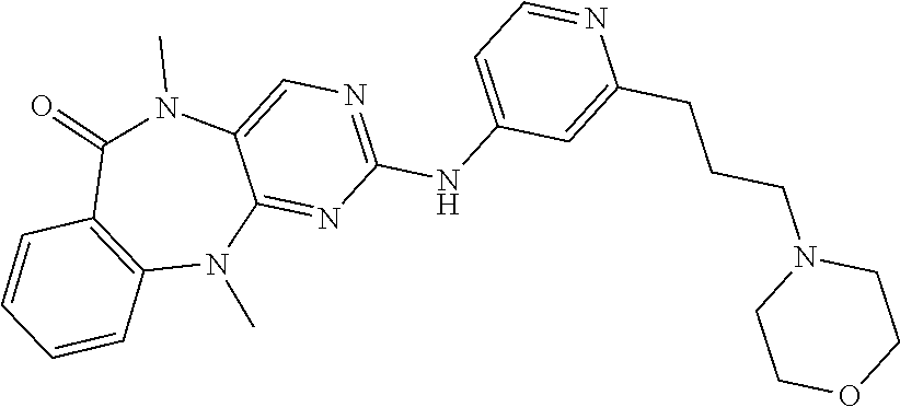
C12=C(C(=O)N(C)C3=CN=C(NC4=CC=NC(CCCN5CCOCC5)=C4)N=C3N1C)C=CC=C2
